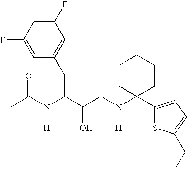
C1(F)=CC(F)=CC(CC(N(C(C)=O)[H])C(O)CN(C2(C3=CC=C(CC)S3)CCCCC2)[H])=C1
